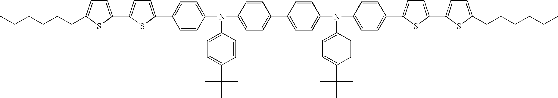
CCCCCCC1=CC=C(C2=CC=C(C3=CC=C(N(C4=CC=C(C5=CC=C(N(C6=CC=C(C(C)(C)C)C=C6)C6=CC=C(C7=CC=C(C8=CC=C(CCCCCC)S8)S7)C=C6)C=C5)C=C4)C4=CC=C(C(C)(C)C)C=C4)C=C3)S2)S1
